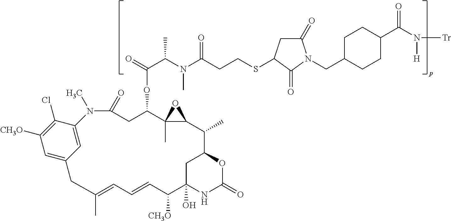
C1=C2C=C(C(Cl)=C1[CH3O])N(C)C(=O)CC(OC(C(N(C(CCSC1CC(=O)N(CC3CCC(C(=O)N([Tr])[H])CC3)C1=O)=O)C)C)=O)C1(C)C(C(C)C3CC(O)(NC(=O)O3)C([CH3O])C=CC=C(C)C2)O1
